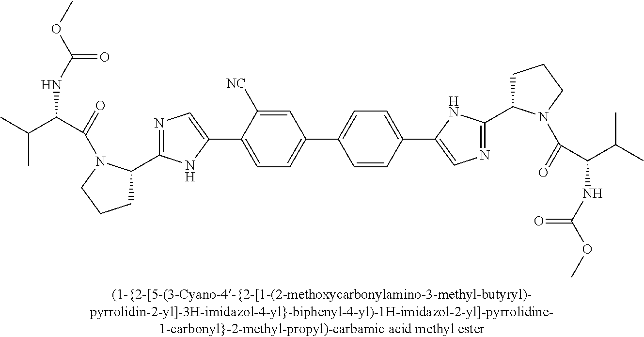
C1=C([NC])C(C2=CN=C(C3CCCN3C(=O)C(C(C)C)NC(=O)OC)N2)=CC=C1C1=CC=C(C2=CN=C(C3CCCN3C(=O)C(NC(=O)OC)C(C)C)N2)C=C1
